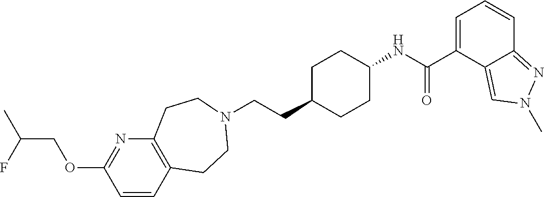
C(CC1CCC(NC(C2=CC=CC3=NN(C)C=C23)=O)CC1)N1CCC2=C(N=C(OCC(C)F)C=C2)CC1
